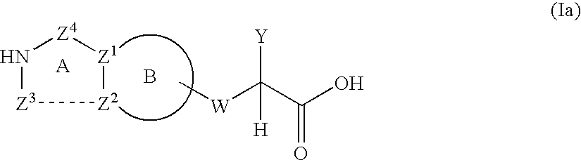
N1[Z3][Z2][Z1][Z4]1.B.C[W]C(C(=O)O)([Y])[H]
